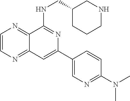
C1=CN=C2C(=N1)C(NCC1CNCCC1)=NC(C1=CN=C(N(C)C)C=C1)=C2
